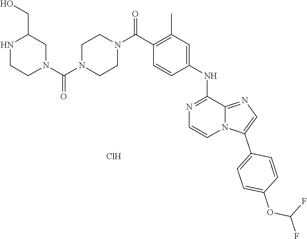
N1C(CO)CN(C(=O)N2CCN(C(C3=C(C)C=C(NC4=NC=CN5C4=NC=C5C4=CC=C(OC(F)F)C=C4)C=C3)=O)CC2)CC1.Cl
